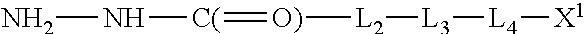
NN[C(]=[O)][L2][L3][L4][X1]
